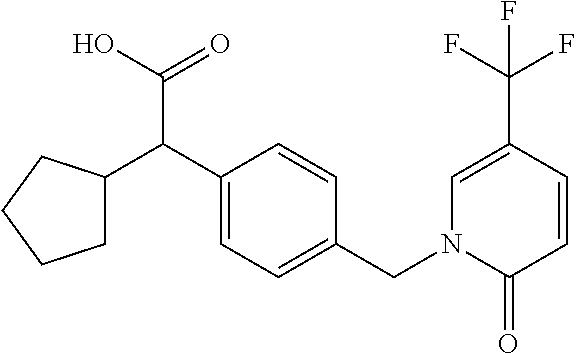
C1(C(C2CCCC2)C(O)=O)=CC=C(CN2C(=O)C=CC(C(F)(F)F)=C2)C=C1
